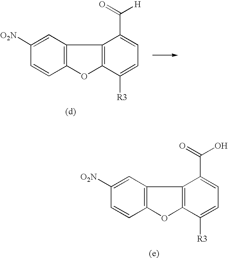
C1([O2N])=CC2=C(C=C1)OC1=C2C(C(=O)O)=CC=C1[R3].C1([O2N])=CC2=C(C=C1)OC1=C2C(C(=O)[H])=CC=C1[R3]
